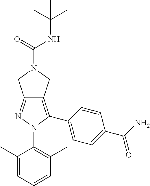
C1(C)=CC=CC(C)=C1N1C(C2=CC=C(C(N)=O)C=C2)=C2C(=N1)CN(C(NC(C)(C)C)=O)C2
